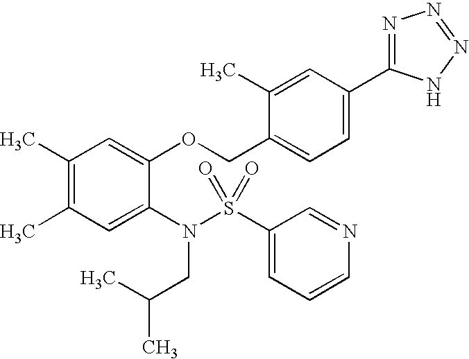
C1(C)=C(C)C=C(N(S(C2=CC=CN=C2)(=O)=O)CC(C)C)C(OCC2=CC=C(C3=NN=NN3)C=C2C)=C1
